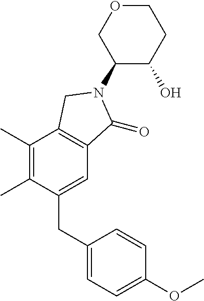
C1(N2C(=O)C3=C(C(C)=C(C)C(CC4=CC=C(OC)C=C4)=C3)C2)C(O)CCOC1
